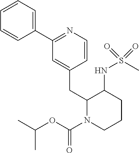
C1=CC=C(C2=NC=CC(CC3N(C(OC(C)C)=O)CCCC3NS(C)(=O)=O)=C2)C=C1
